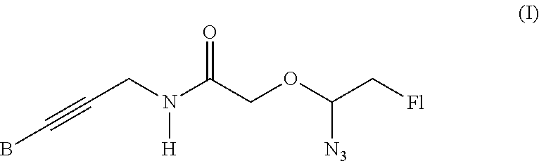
C(CN(C(COC(C[Fl])[N3])=O)[H])#CB
